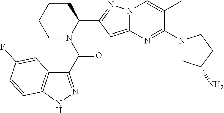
C1(C(=O)N2C(C3=NN4C(=C3)N=C(N3CC(N)CC3)C(C)=C4)CCCC2)=NNC2=C1C=C(F)C=C2
